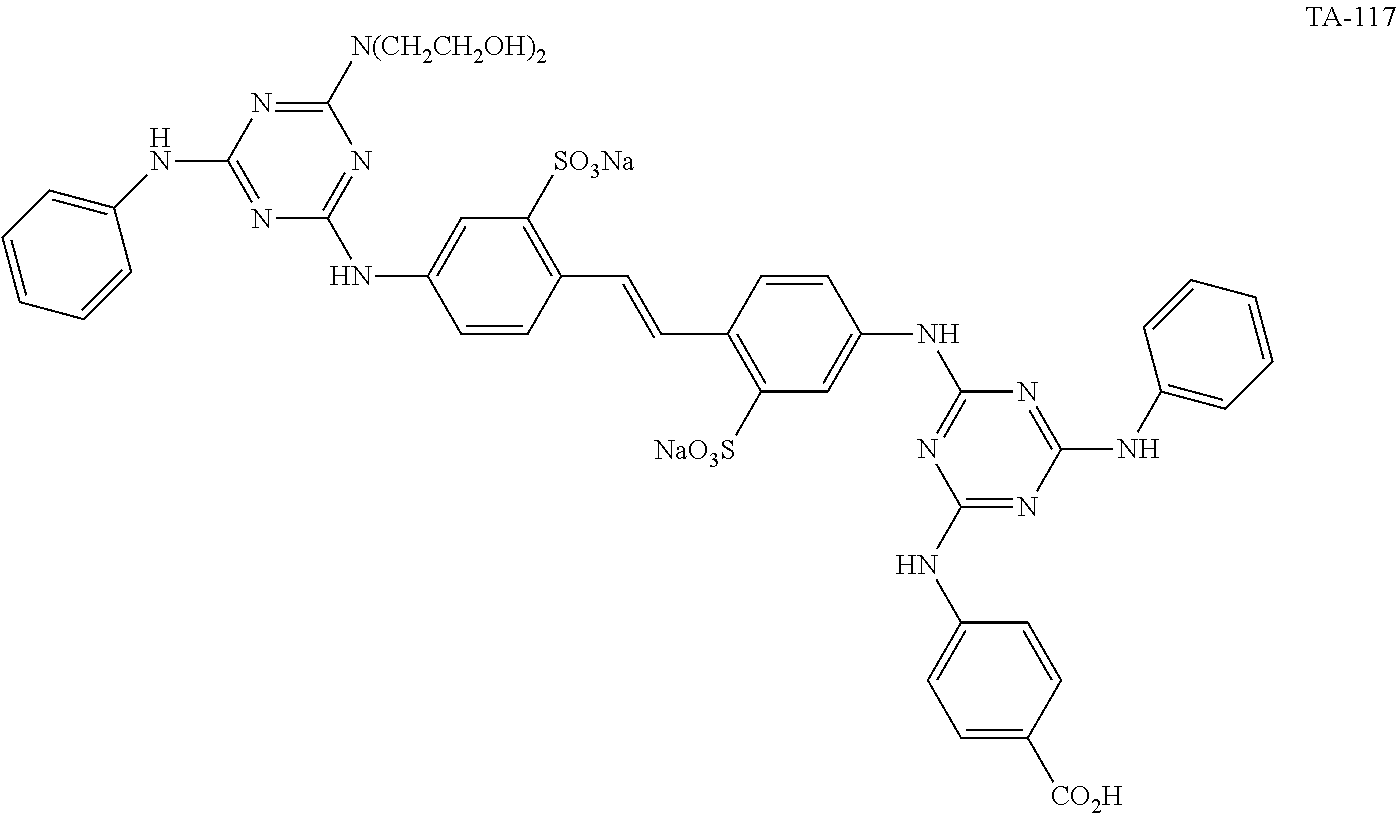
C1(NC2=CC=C([CO2H])C=C2)=NC(NC2=CC=CC=C2)=NC(NC2=CC([NaO3S])=C(C=CC3=C([SO3Na])C=C(NC4=NC([N(CH2CH2OH)2])=NC(NC5=CC=CC=C5)=N4)C=C3)C=C2)=N1
